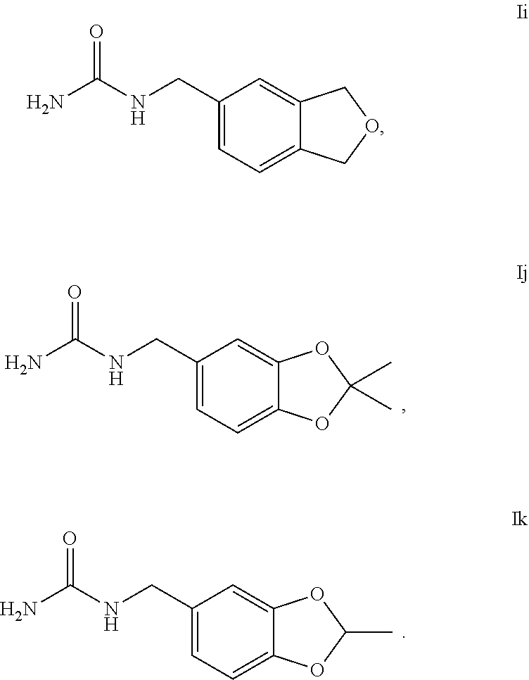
C1(CNC(N)=O)=CC=C2C(=C1)COC2.C1(CNC(N)=O)=CC=C2C(=C1)OC(C)O2.C1(CNC(N)=O)=CC=C2C(=C1)OC(C)(C)O2
